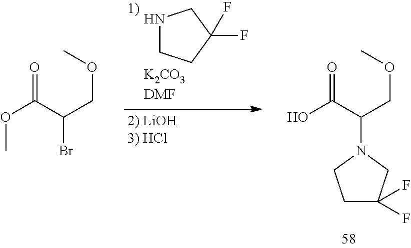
N1CCC(F)(F)C1.O=C(C(COC)N1CCC(F)(F)C1)O.O=C(C(COC)Br)OC
